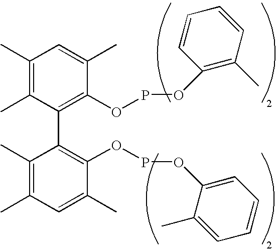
C1(C)=C(C)C(C2=C(OPOC3=CC=CC=C3C)C(C)=CC(C)=C2C)=C(OPOC2=C(C)C=CC=C2)C(C)=C1
